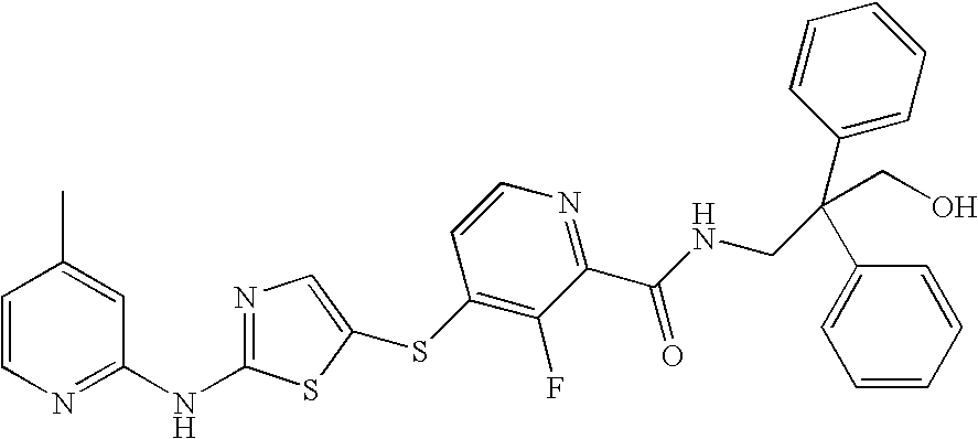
C1=CN=C(NC2=NC=C(SC3=C(F)C(C(=O)NCC(C4=CC=CC=C4)(C4=CC=CC=C4)CO)=NC=C3)S2)C=C1C
